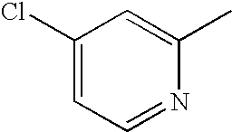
C1(Cl)=CC=NC(C)=C1
